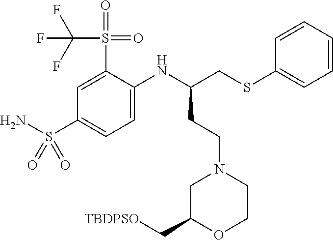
NS(C1=CC=C(NC(CSC2=CC=CC=C2)CCN2CC(C[TBDPSO])OCC2)C(S(C(F)(F)F)(=O)=O)=C1)(=O)=O
